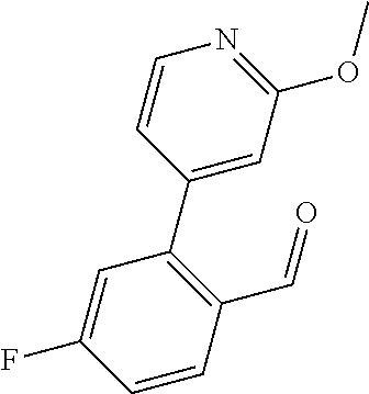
C1=CC(C=O)=C(C2=CC(OC)=NC=C2)C=C1F
